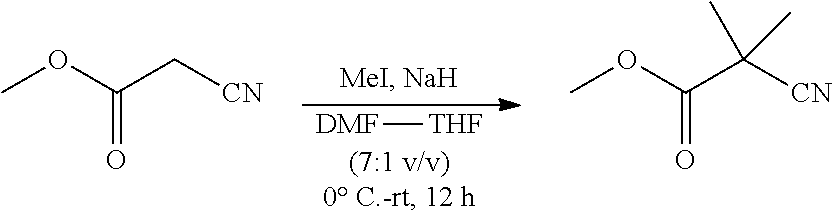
COC(C[CN])=O.[DMF][THF].COC(C([CN])(C)C)=O
